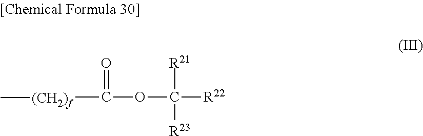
O(C([R21])([R22])[R23])C([(CH2)f]C)=O
